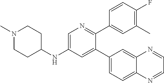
C1=C(NC2CCN(C)CC2)C=C(C2=CC=C3C(=C2)N=CC=N3)C(C2=CC(C)=C(F)C=C2)=N1
